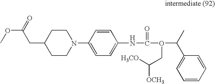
C1CC(CC(OC)=O)CCN1C1=CC=C(NC(O(C(C2=CC=CC=C2)C)CC([OCH3])[H3CO])=O)C=C1
